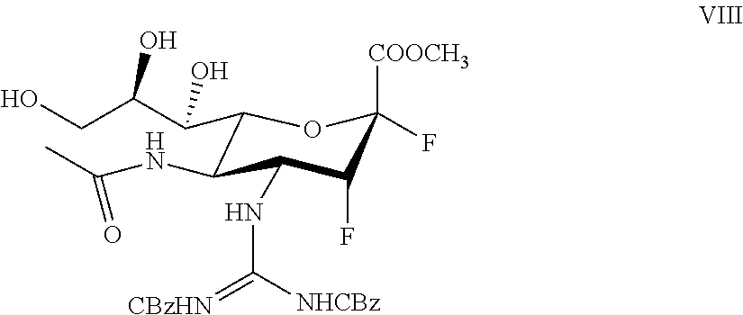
C1(C(C(CO)O)O)C(NC(=O)C)C(NC(=[CBzHN])[NHCBz])C(F)C([COOCH3])(F)O1
